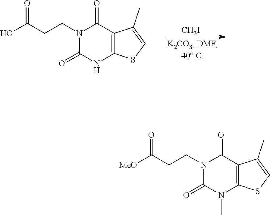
[CH3I].N1(CCC(O)=O)C(=O)NC2=C(C1=O)C(C)=CS2.N1(CCC([MeO])=O)C(=O)N(C)C2=C(C1=O)C(C)=CS2
